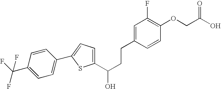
C1(C(CCC2=CC(F)=C(OCC(=O)O)C=C2)O)=CC=C(C2=CC=C(C(F)(F)F)C=C2)S1
